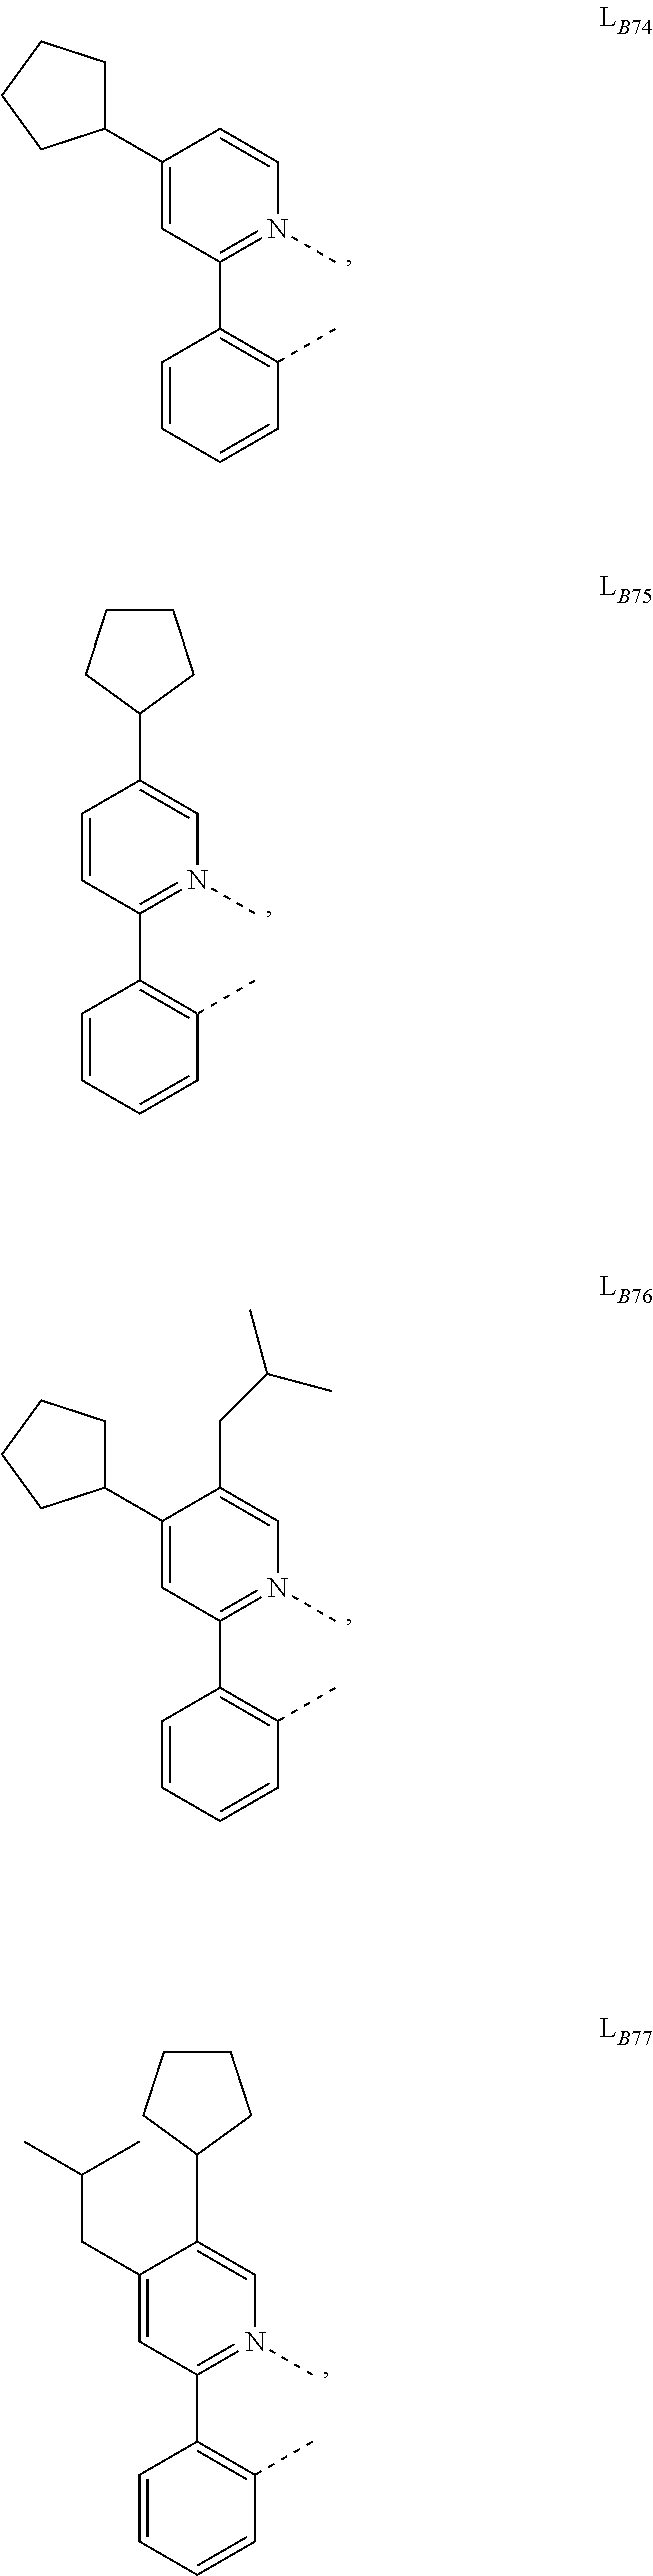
C1(C2CCCC2)=CC(C2=C(C)C=CC=C2)=N(C)C=C1.C1=CC(C2=C(C)C=CC=C2)=N(C)C=C1C1CCCC1.C1(C2CCCC2)=CC(C2=C(C)C=CC=C2)=N(C)C=C1CC(C)C.C1(CC(C)C)=CC(C2=C(C)C=CC=C2)=N(C)C=C1C1CCCC1
